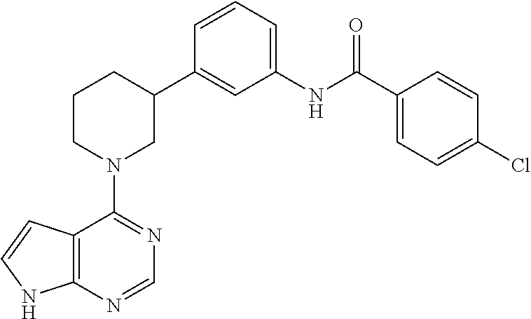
C12=C(N=CN=C1N1CC(C3=CC(NC(C4=CC=C(Cl)C=C4)=O)=CC=C3)CCC1)NC=C2
